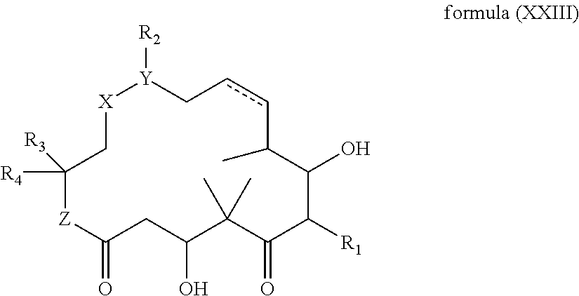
[Y]1([R2])CccC(C)C(O)C([R1])C(=O)C(C)(C)C(O)CC(=O)[Z]C([R4])([R3])C[X]1
